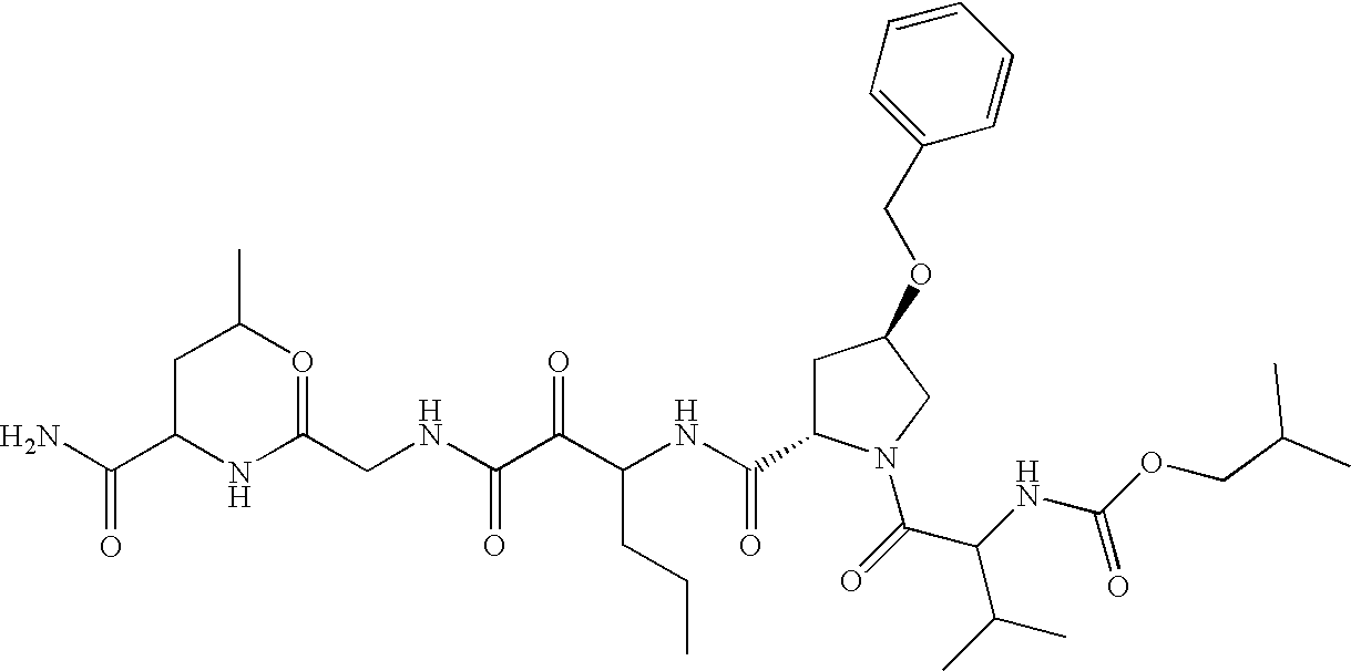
O(C(NC(C(=O)N1CC(OCC2=CC=CC=C2)CC1C(NC(C(C(NCC1=OC(C)CC(C(N)=O)N1)=O)=O)CCC)=O)C(C)C)=O)CC(C)C
